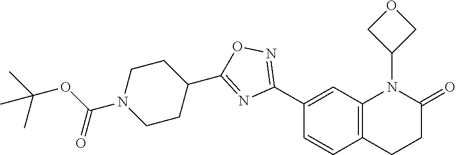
C1(C2=NOC(C3CCN(C(OC(C)(C)C)=O)CC3)=N2)=CC2=C(C=C1)CCC(=O)N2C1COC1
